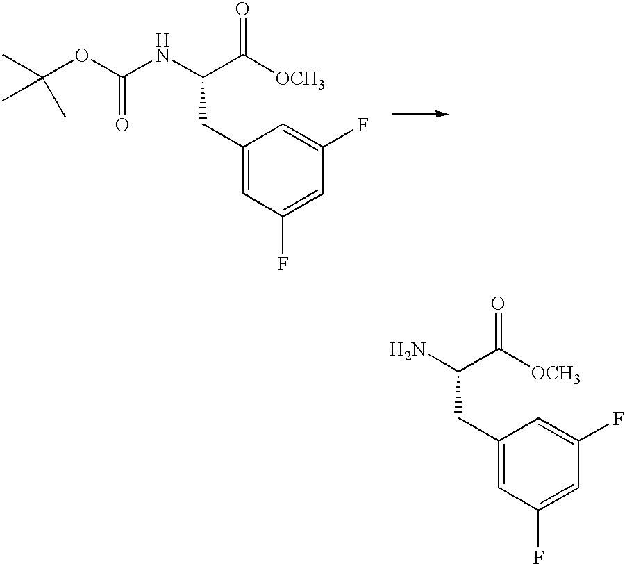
CC(OC(NC(C([OCH3])=O)CC1=CC(F)=CC(F)=C1)=O)(C)C.NC(C([OCH3])=O)CC1=CC(F)=CC(F)=C1
